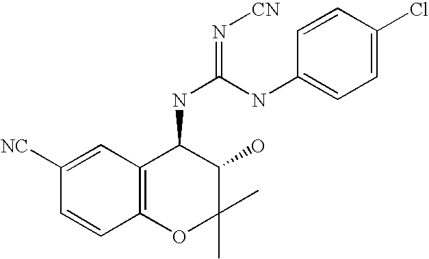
C1=C([NC])C=CC2=C1C(NC(NC1=CC=C(Cl)C=C1)=N[CN])C(O)C(C)(C)O2
